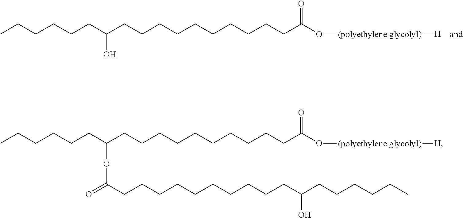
CCCCCCC(CCCCCCCCCCC(O[(polyethylene glycolyl)][H])=O)O.CCCCCCC(CCCCCCCCCCC(O[(polyethylene glycolyl)][H])=O)OC(=O)CCCCCCCCCCC(CCCCCC)O
